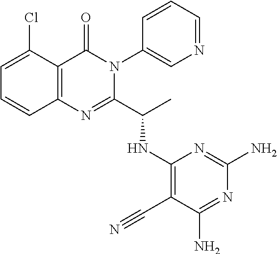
C1=CC=C(Cl)C2=C1N=C(C(C)NC1=C(C#N)C(N)=NC(N)=N1)N(C1=CN=CC=C1)C2=O
